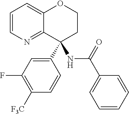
C1=CN=C2C(=C1)OCCC2(NC(C1=CC=CC=C1)=O)C1=CC(F)=C([F3C])C=C1
